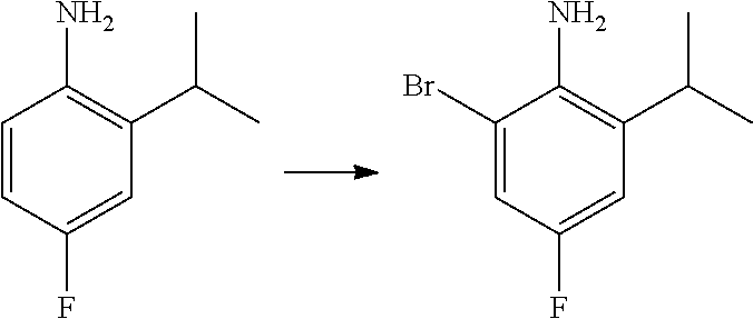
C1=CC(F)=CC(C(C)C)=C1N.C1(Br)=CC(F)=CC(C(C)C)=C1N
